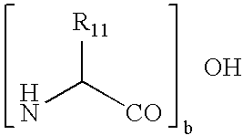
NC([CO])[R11].O
